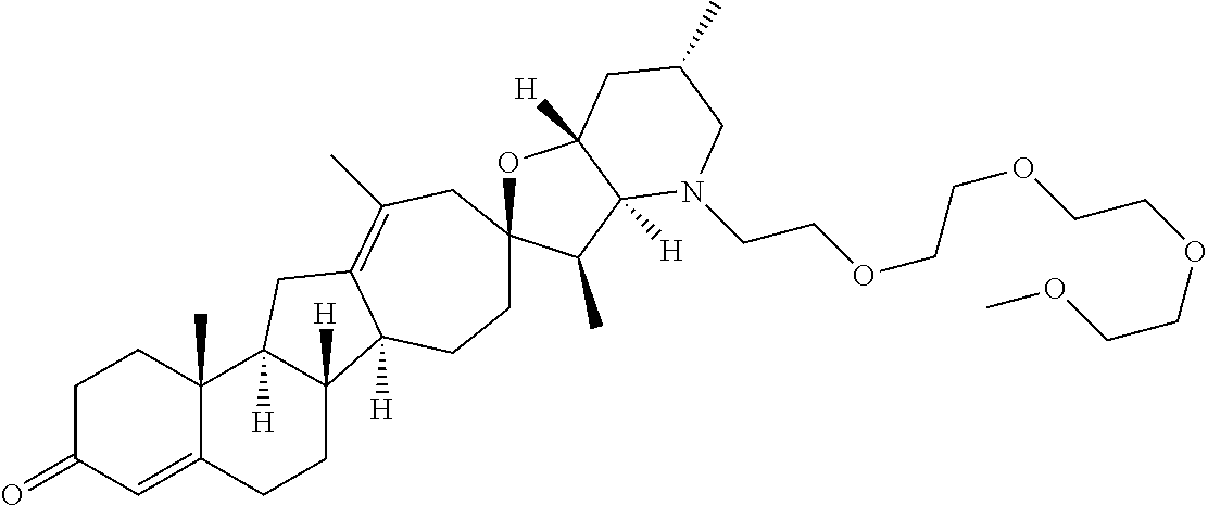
C1C(=O)C=C2C(C)(C1)C1([H])C([H])(CC2)C2([H])C(=C(C)CC3(OC4([H])C([H])(C3C)N(CCOCCOCCOCCOC)CC(C)C4)CC2)C1
